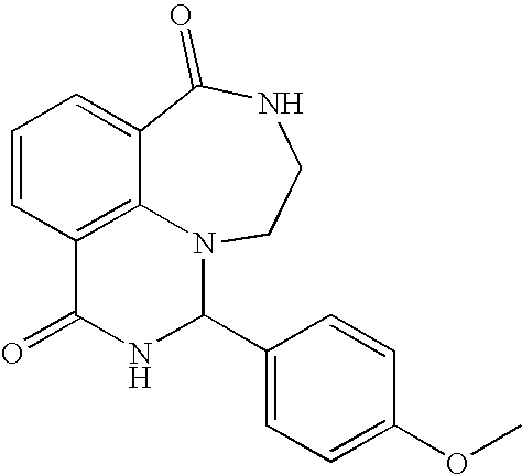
C1=CC2=C3C(=C1)C(=O)NCCN3C(C1=CC=C(OC)C=C1)NC2=O
